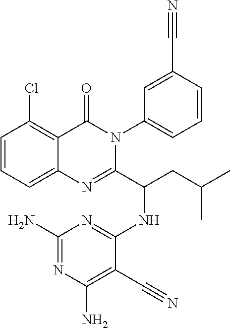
C1=CC=C2C(=C1Cl)C(=O)N(C1=CC=CC(C#N)=C1)C(C(CC(C)C)NC1=NC(N)=NC(N)=C1C#N)=N2
